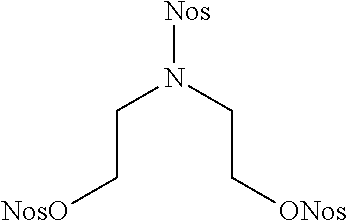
[Nos]N(CC[NosO])CC[ONos]
